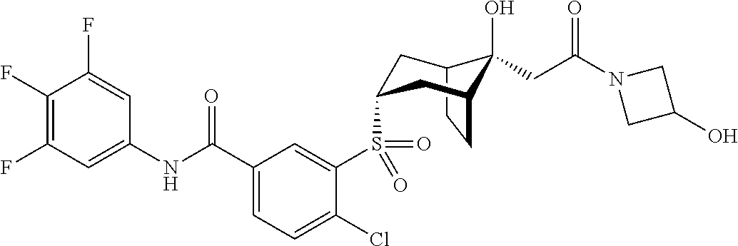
C1(F)=C(F)C=C(NC(C2=CC=C(Cl)C(S(=O)(=O)C3CC4C(O)(CC(N5CC(O)C5)=O)C(CC4)C3)=C2)=O)C=C1F
